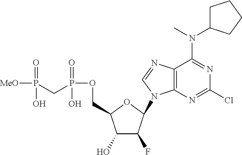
C1(O)C(F)C(N2C3=C(N=C2)C(N(C2CCCC2)C)=NC(Cl)=N3)OC1COP(=O)(O)CP([MeO])(=O)O
